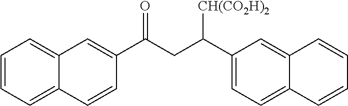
C1(C(CC(C2=CC3=CC=CC=C3C=C2)=O)[CH(CO2H)2])=CC=C2C(=C1)C=CC=C2
